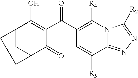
C1(C(C2=C(O)C3CC(C2=O)CC3)=O)=C([R4])N2C(=NN=C2[R2])C([R5])=C1
